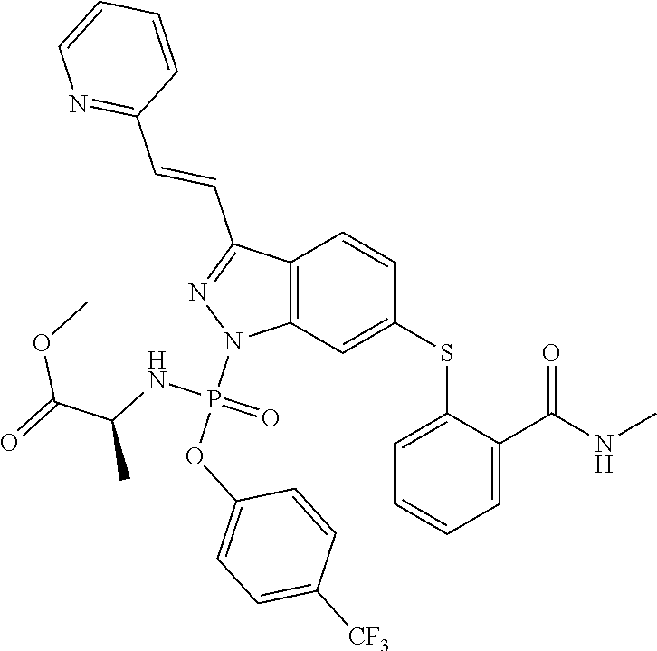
C1(SC2=CC3=C(C=C2)C(C=CC2=NC=CC=C2)=NN3P(OC2=CC=C([CF3])C=C2)(NC(C)C(OC)=O)=O)=CC=CC=C1C(NC)=O
